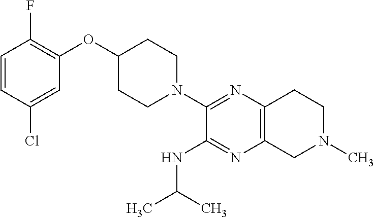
C1=CC(Cl)=CC(OC2CCN(C3=NC4=C(N=C3NC(C)C)CN(C)CC4)CC2)=C1F
